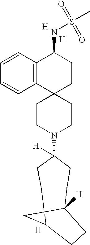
C1CN(C2([H])CCC3CC([H])(CC2)CC3)CCC12CCC(NS(=O)(=O)C)C1=C2C=CC=C1.[H].[H].[H]
